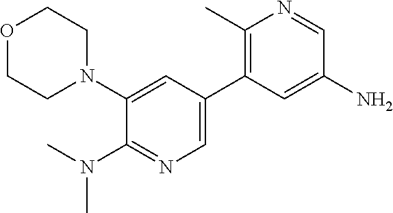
C1(N2CCOCC2)=CC(C2=C(C)N=CC(N)=C2)=CN=C1N(C)C
